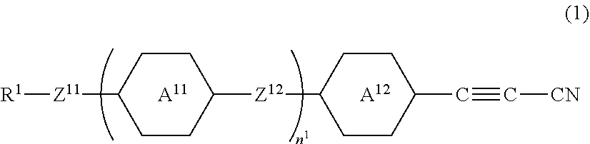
[R1][Z11]C1CCC([Z12]C2CCC(C#C[CN])CC2)CC1.[A11].[A12]
